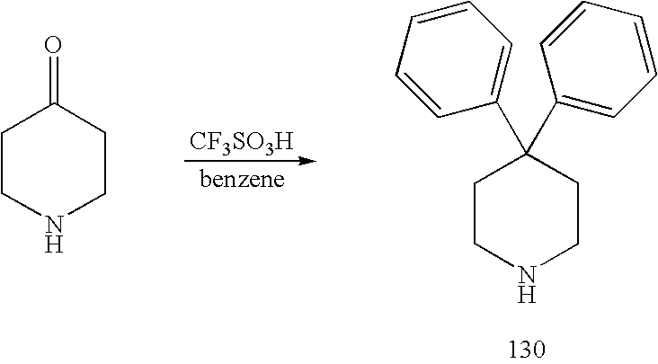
[CF3SO3H].N1CCC(C2=CC=CC=C2)(C2=CC=CC=C2)CC1.N1CCC(=O)CC1
